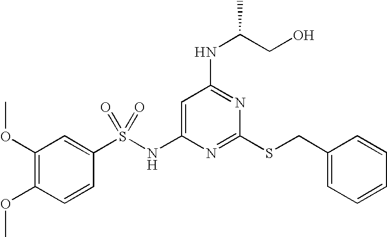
C1=C(NS(C2=CC(OC)=C(OC)C=C2)(=O)=O)N=C(SCC2=CC=CC=C2)N=C1NC(CO)C
